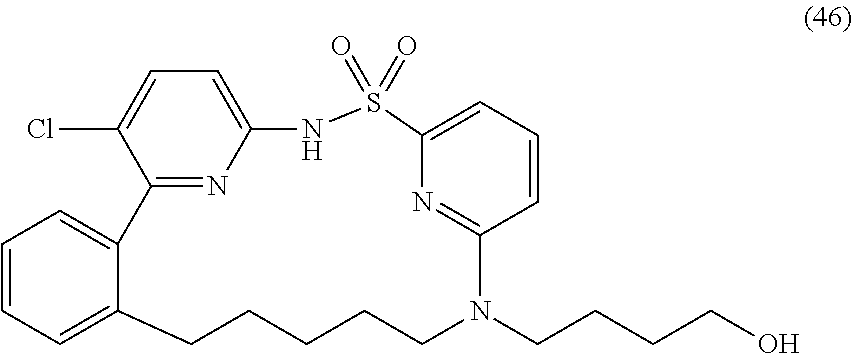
C12=CC=CC=C1CCCCCN(CCCCO)C1=NC(=CC=C1)S(=O)(=O)NC1=CC=C(Cl)C2=N1
